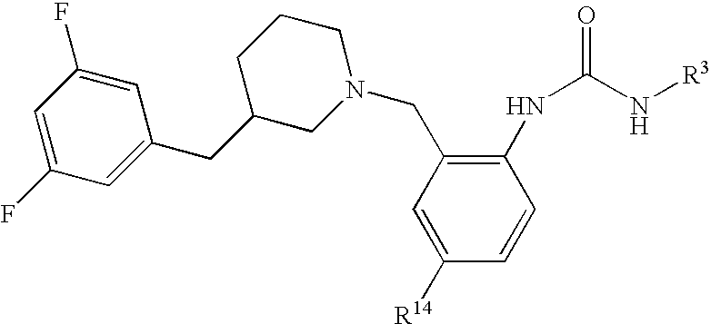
C1([R14])=CC(CN2CCCC(CC3=CC(F)=CC(F)=C3)C2)=C(NC(N[R3])=O)C=C1
